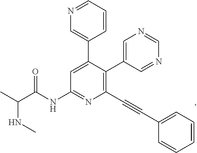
N(C(C)C(NC1=NC(C#CC2=CC=CC=C2)=C(C2=CN=CN=C2)C(C2=CN=CC=C2)=C1)=O)C
